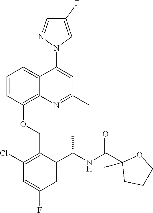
C1=CC(OCC2=C(Cl)C=C(F)C=C2C(NC(C2(C)CCCO2)=O)C)=C2C(=C1)C(N1C=C(F)C=N1)=CC(C)=N2
